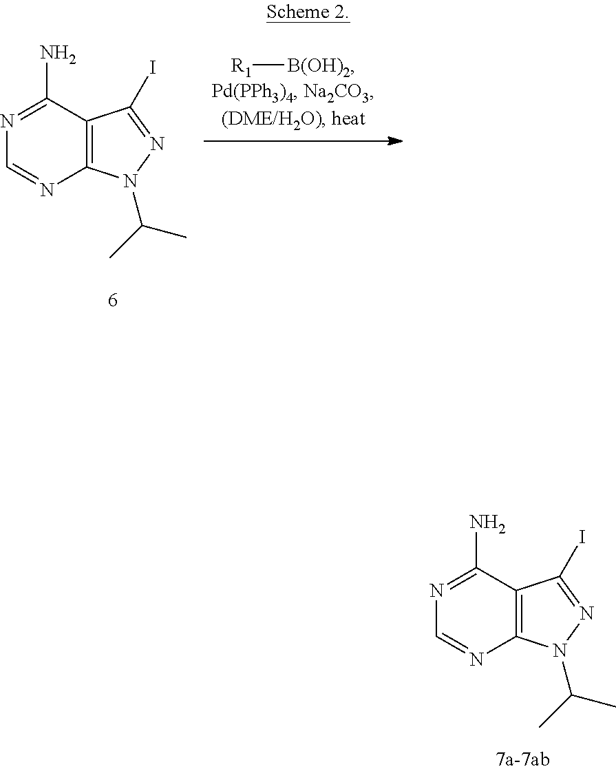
C12=C(C(N)=NC=N1)C(I)=NN2C(C)C.[R1][B(OH)2].C12=C(C(N)=NC=N1)C(I)=NN2C(C)C
